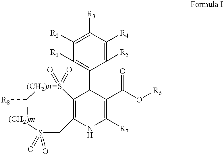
C1([R2])=C([R3])C([R4])=C([R5])C(C2C3=C(NC([R7])=C2C(O[R6])=O)CS(=O)(=O)[(CH2)m]C([R8])[(CH2)n]S3(=O)=O)=C1[R1]
